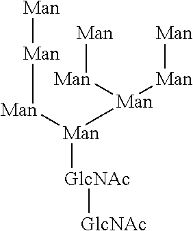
[Man][Man][Man][Man]([Man]([Man][Man])[Man][Man])[GlcNAc][GlcNAc]
